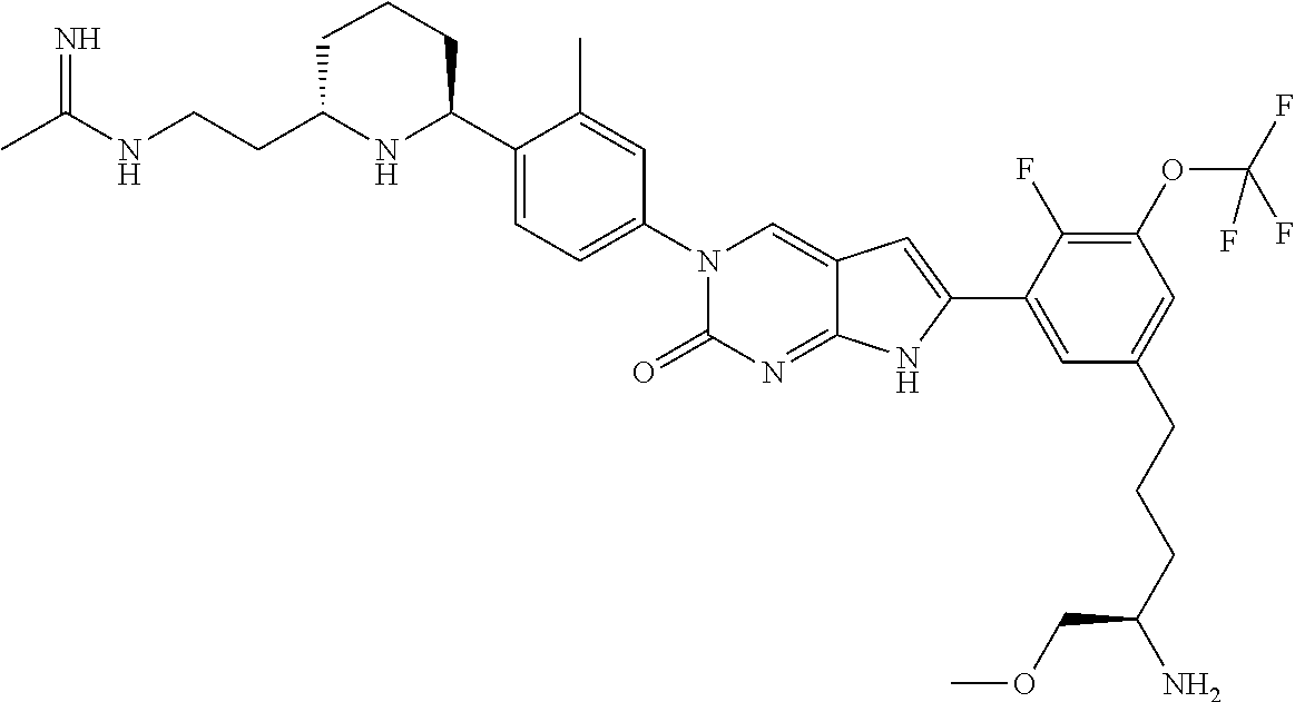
CC(NCCC1NC(C2=CC=C(N3C(=O)N=C4C(=C3)C=C(C3=CC(CCCC(N)COC)=CC(OC(F)(F)F)=C3F)N4)C=C2C)CCC1)=N
